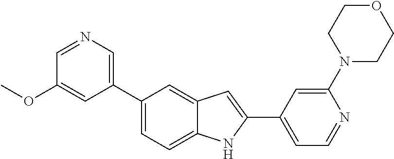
C1=NC=C(C2=CC=C3C(=C2)C=C(C2=CC=NC(N4CCOCC4)=C2)N3)C=C1OC
